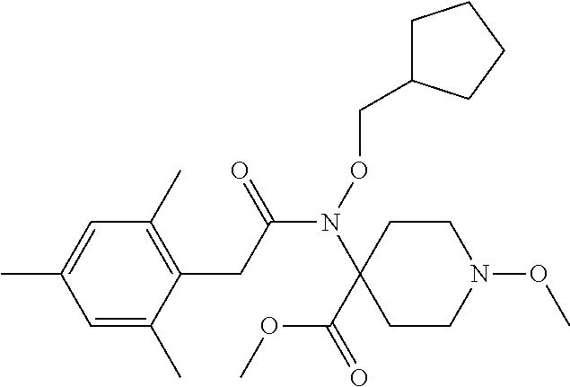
N(C(CC1=C(C)C=C(C)C=C1C)=O)(C1(C(OC)=O)CCN(OC)CC1)OCC1CCCC1
